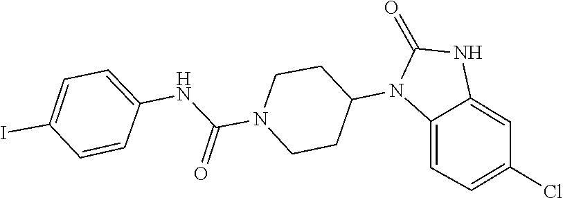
C1CN(C(NC2=CC=C(I)C=C2)=O)CCC1N1C(=O)NC2=CC(Cl)=CC=C12
